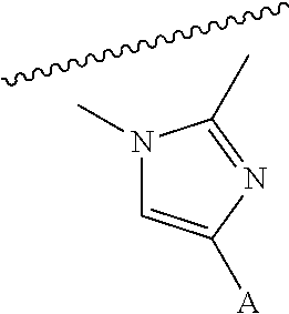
N1(C)C=C([A])N=C1C
